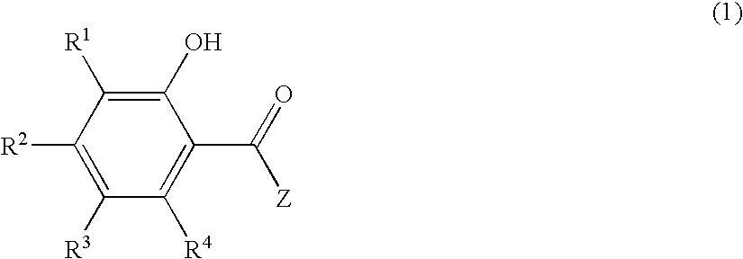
C1([R2])=C([R3])C([R4])=C(C(=O)[Z])C(O)=C1[R1]
